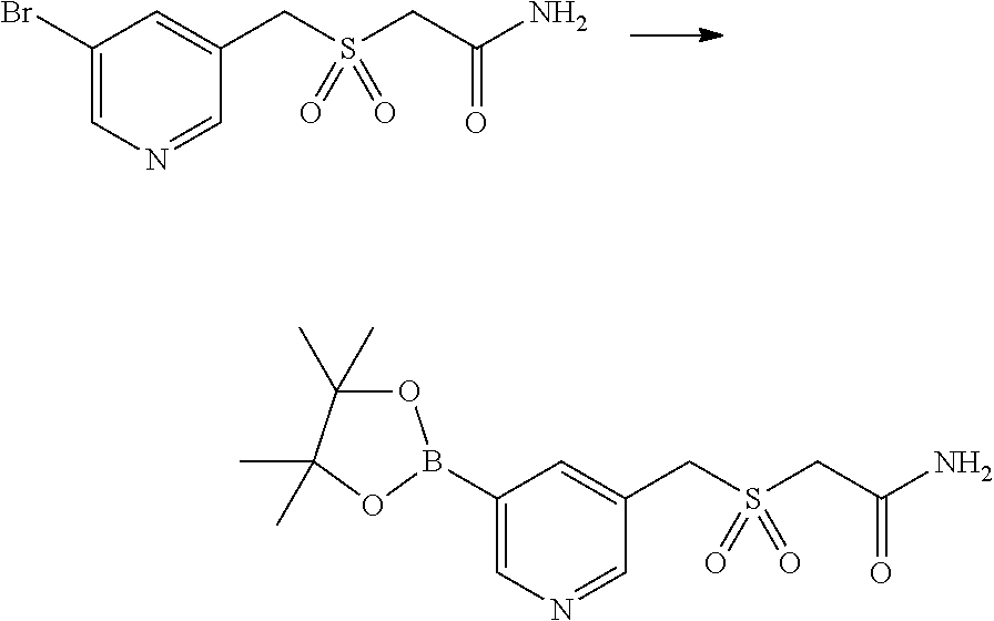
C1(Br)=CN=CC(CS(CC(N)=O)(=O)=O)=C1.C1(B2OC(C)(C)C(C)(C)O2)=CN=CC(CS(CC(N)=O)(=O)=O)=C1
